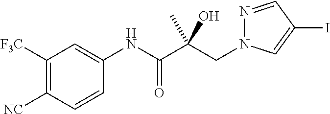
C1([F3C])=C([NC])C=CC(NC(C(CN2N=CC(I)=C2)(O)C)=O)=C1
